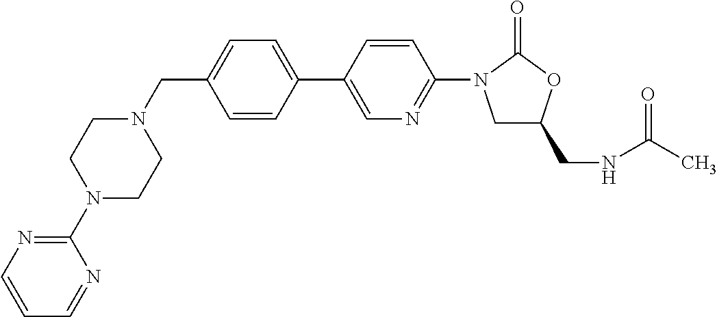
C1(CN2CCN(C3=NC=CC=N3)CC2)=CC=C(C2=CN=C(N3CC(CNC(C)=O)OC3=O)C=C2)C=C1
